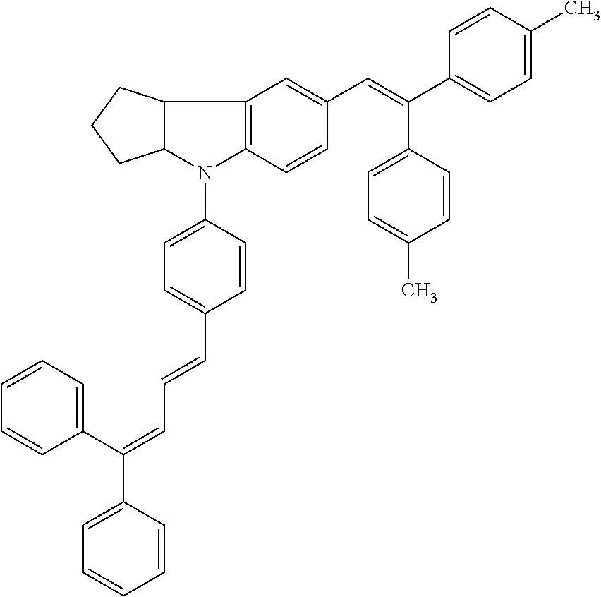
C12=C(C=CC(C=C(C3=CC=C(C)C=C3)C3=CC=C(C)C=C3)=C1)N(C1=CC=C(C=CC=C(C3=CC=CC=C3)C3=CC=CC=C3)C=C1)C1C2CCC1
